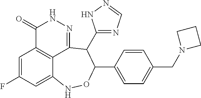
C1=C(F)C=C2C3=C1C(=O)NN=C3C(C1=NC=NN1)C(C1=CC=C(CN3CCC3)C=C1)ON2
